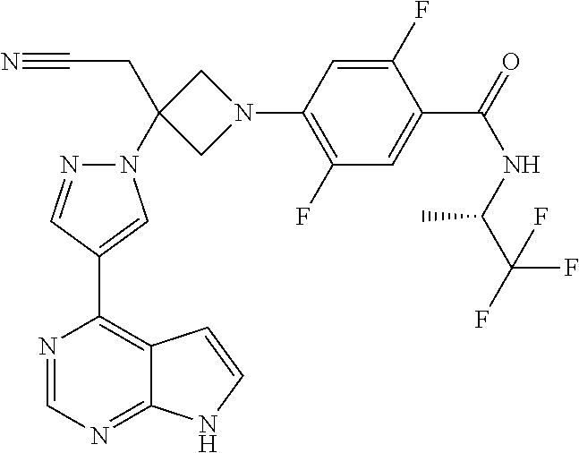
N1=CN=C2C(=C1C1=CN(C3(CC#N)CN(C4=C(F)C=C(C(NC(C(F)(F)F)C)=O)C(F)=C4)C3)N=C1)C=CN2
